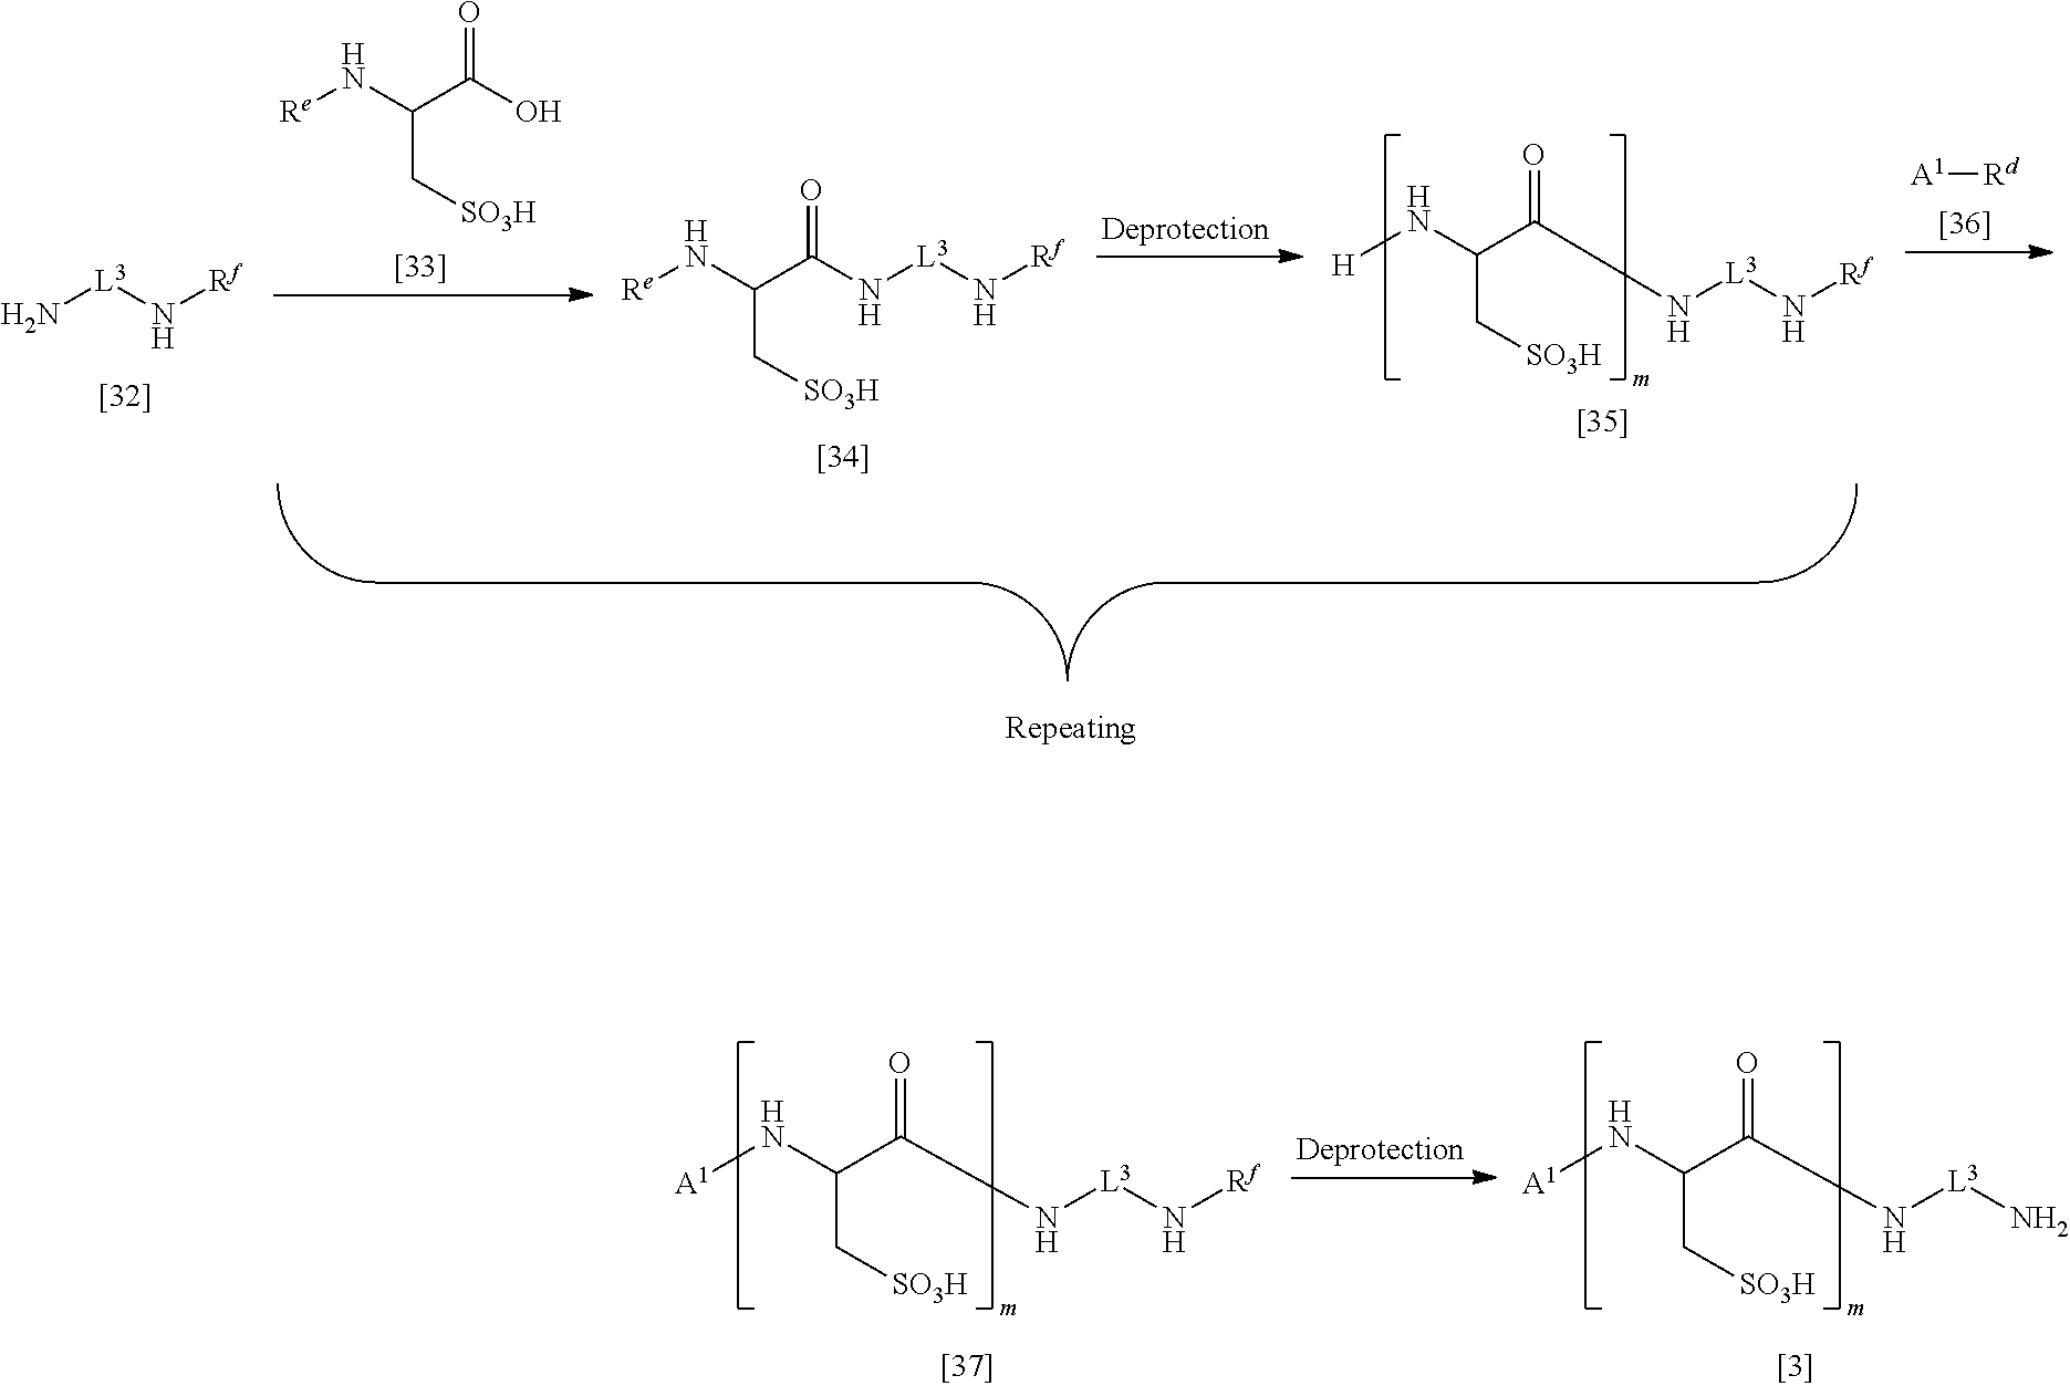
[A1]NC(C(N[L3]N[Rf])=O)C[SO3H].[A1]NC(C(N[L3]N)=O)C[SO3H].[A1][Rd].[H]NC(C(N[L3]N[Rf])=O)C[SO3H].[Re]NC(C(N[L3]N[Rf])=O)C[SO3H].[Re]NC(C(O)=O)C[SO3H].N[L3]N[Rf]
